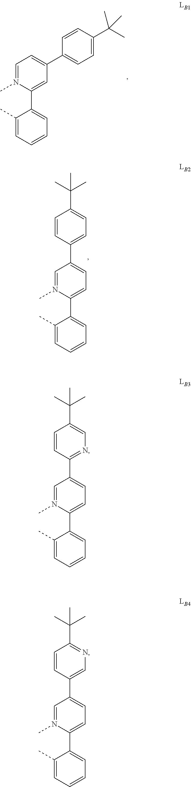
C1=N(C)C(C2=CC=CC=C2C)=CC(C2=CC=C(C(C)(C)C)C=C2)=C1.C1=N(C)C(C2=CC=CC=C2C)=CC=C1C1=CC=C(C(C)(C)C)C=C1.C1=N(C)C(C2=CC=CC=C2C)=CC=C1C1=NC=C(C(C)(C)C)C=C1.C1=N(C)C(C2=CC=CC=C2C)=CC=C1C1=CN=C(C(C)(C)C)C=C1
